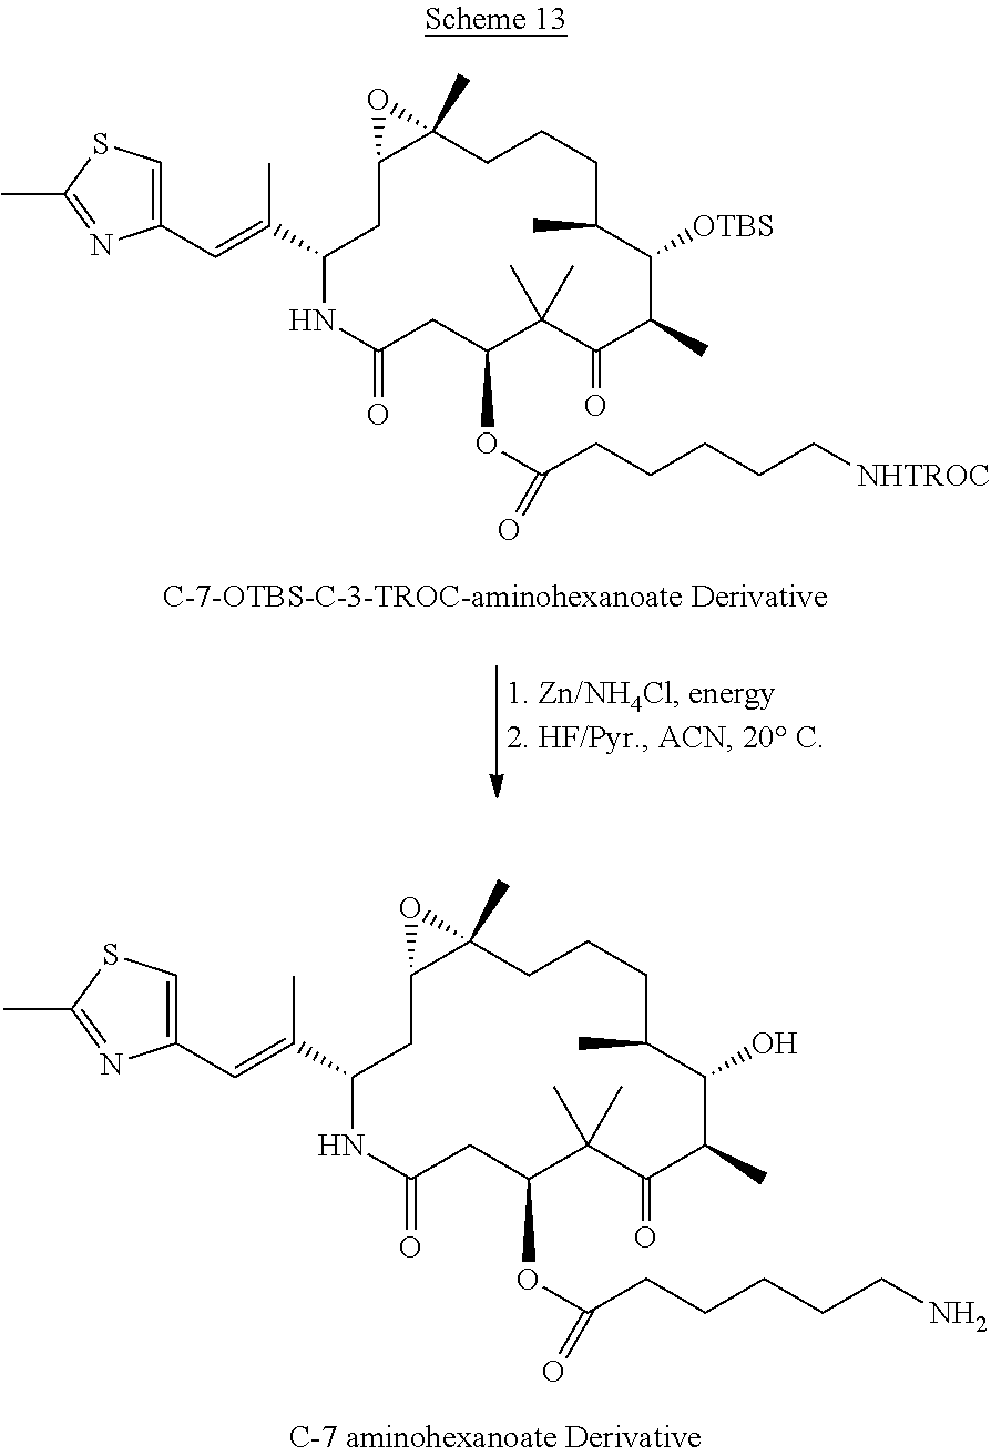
C1(C=C(C2NC(=O)CC(OC(=O)CCCCCN)C(C)(C)C(=O)C(C)C(O)C(C)CCCC3(C)C(C2)O3)C)=CSC(C)=N1.C1(C=C(C2NC(=O)CC(OC(=O)CCCCC[NHTROC])C(C)(C)C(=O)C(C)C([OTBS])C(C)CCCC3(C)C(C2)O3)C)=CSC(C)=N1
